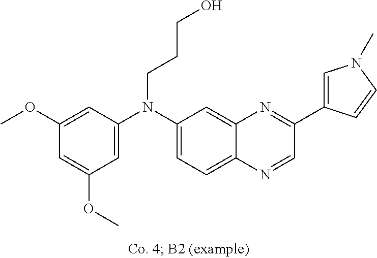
C1(OC)=CC(N(C2=CC=C3C(=C2)N=C(C2=CN(C)C=C2)C=N3)CCCO)=CC(OC)=C1
